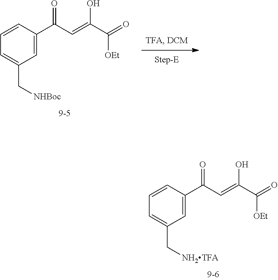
C1=C(C[NHBoc])C=C(C(C=C(C(=O)[OEt])O)=O)C=C1.C1=C(C[NH2TFA])C=C(C(C=C(C(=O)[OEt])O)=O)C=C1
